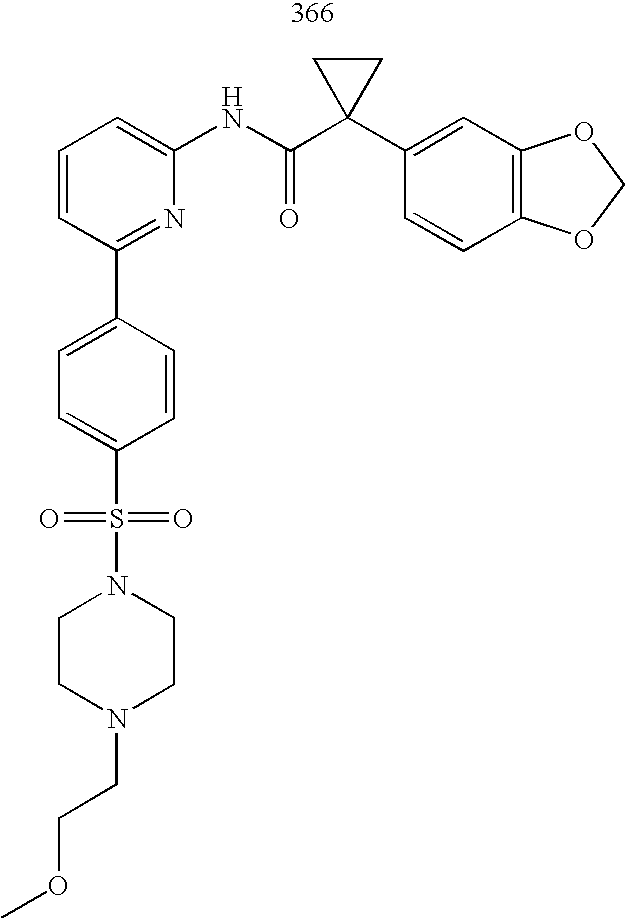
C1=CC=C(NC(C2(C3=CC4=C(C=C3)OCO4)CC2)=O)N=C1C1=CC=C(S(=O)(=O)N2CCN(CCOC)CC2)C=C1
